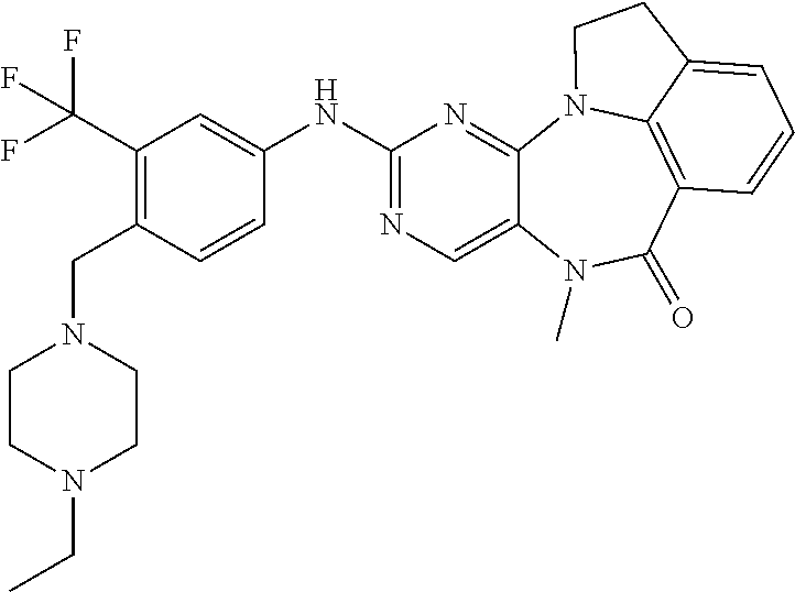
C1CN(CC)CCN1CC1=C(C(F)(F)F)C=C(NC2=NC=C3C(=N2)N2C4=C(C(=O)N3C)C=CC=C4CC2)C=C1
